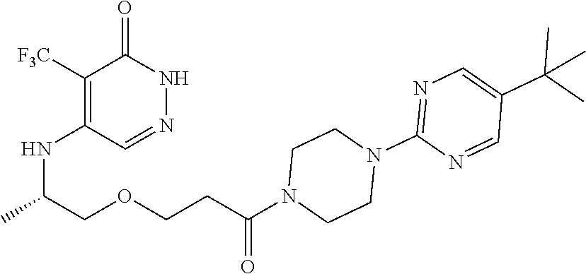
C1([F3C])=C(NC(C)COCCC(N2CCN(C3=NC=C(C(C)(C)C)C=N3)CC2)=O)C=NNC1=O
